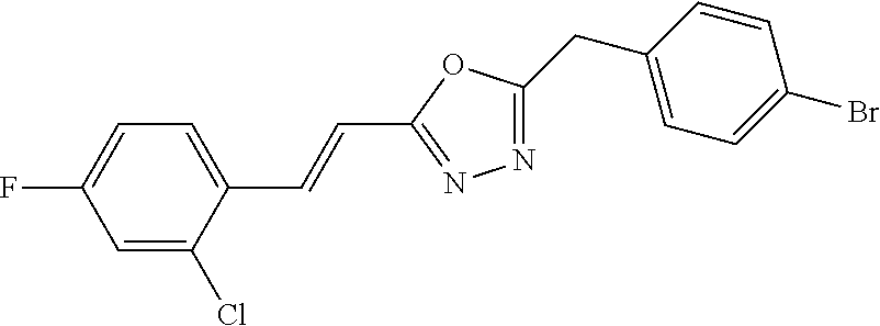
C1(CC2=CC=C(Br)C=C2)=NN=C(C=CC2=CC=C(F)C=C2Cl)O1
